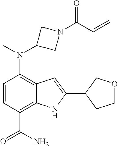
C1(N(C2CN(C(C=C)=O)C2)C)=C2C(=C(C(N)=O)C=C1)NC(C1COCC1)=C2
